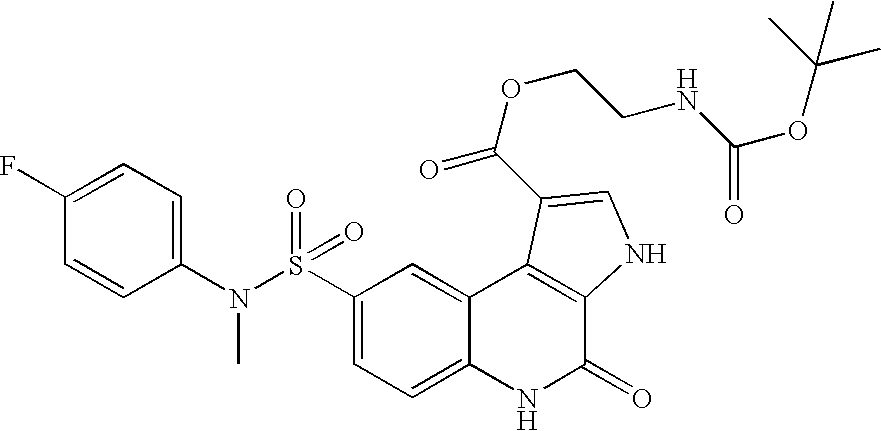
C1(S(N(C2=CC=C(F)C=C2)C)(=O)=O)=CC=C2C(=C1)C1=C(C(=O)N2)NC=C1C(OCCNC(OC(C)(C)C)=O)=O
